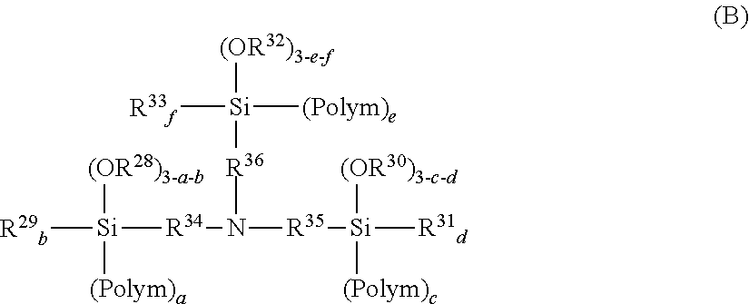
[R29b][Si]([R34]N([R35][Si]([R31d])([(Polym)c])[(OR30)3-c-d])[R36][Si]([R33f])([(Polym)e])[(OR32)3-e-f])([(Polym)a])[(OR28)3-a-b]
